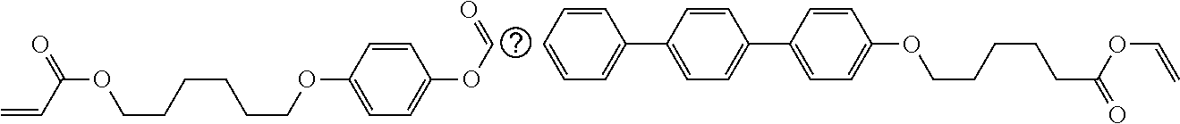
C1=CC=CC(C2=CC=C(C3=CC=C(OCCCCCC(=O)OC=C)C=C3)C=C2)=C1.C(OC1=CC=C(OCCCCCCOC(C=C)=O)C=C1)=O
